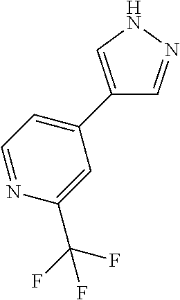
C1=NNC=C1C1=CC=NC(C(F)(F)F)=C1
